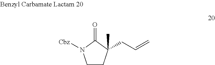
O=C1C(C)(CC=C)CCN1[Cbz]
